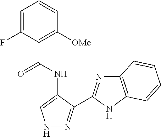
C1(C(NC2=CNN=C2C2=NC3=C(N2)C=CC=C3)=O)=C([OMe])C=CC=C1F
